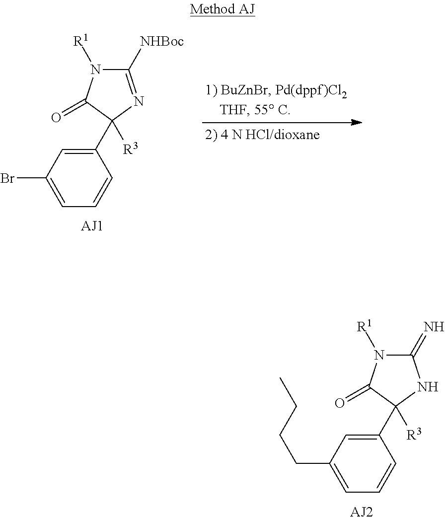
C1(C2([R3])C(=O)N([R1])C(=N)N2)=CC(CCCC)=CC=C1.[AJ2].C1(C2([R3])C(=O)N([R1])C([NHBoc])=N2)=CC(Br)=CC=C1.[AJ1]
